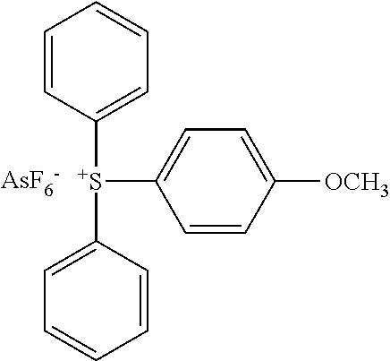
C1=C([S+](C2=CC=CC=C2)C2=CC=C([OCH3])C=C2)C=CC=C1.[AsF6-]
